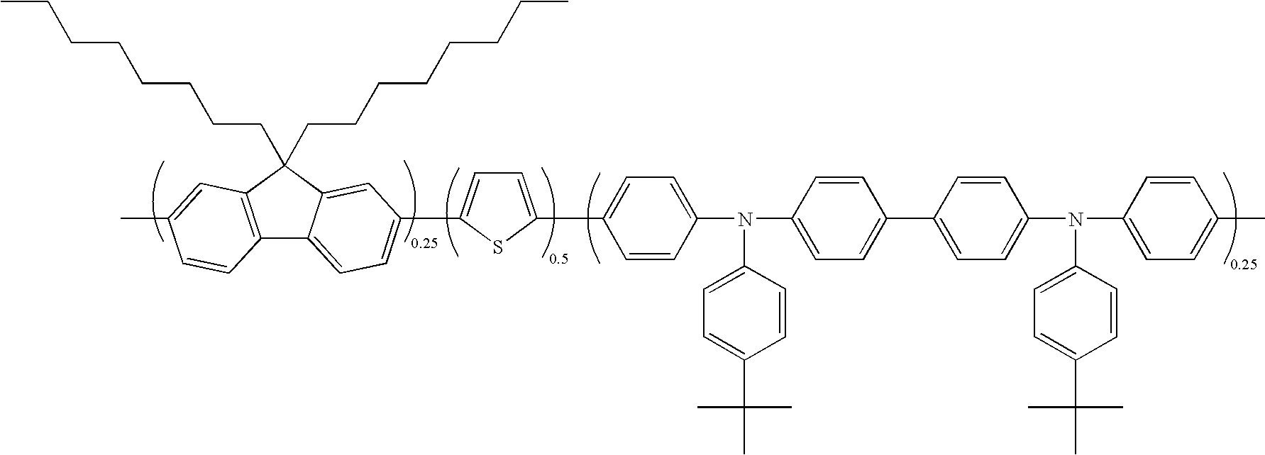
C1=C(C2=CC=C(N(C3=CC=C(C4=CC=C(N(C5=CC=C(C(C)(C)C)C=C5)C5=CC=C(C)C=C5)C=C4)C=C3)C3=CC=C(C(C)(C)C)C=C3)C=C2)SC(C2=CC=C3C4=C(C(CCCCCCCC)(CCCCCCCC)C3=C2)C=C(C)C=C4)=C1
